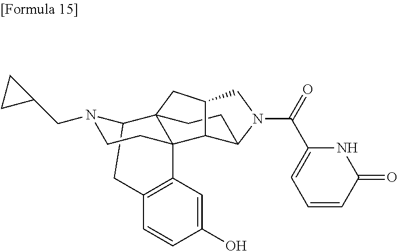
C12=C(C=C(O)C=C1)C13C4(C(N(CC5CC5)CC1)C2)CCC1C3C(C4)CN1C(=O)C1=CC=CC(=O)N1
